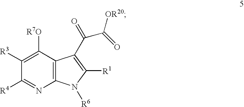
C1([R3])=C([R7O])C2=C(N=C1[R4])N([R6])C([R1])=C2C(=O)C(=O)[OR20]
